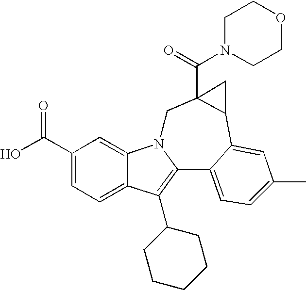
C1(C(O)=O)=CC=C2C(=C1)N1C(=C2C2CCCCC2)C2=CC=C(C)C=C2C2C(C(N3CCOCC3)=O)(C1)C2
